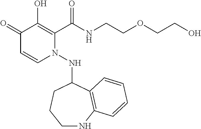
C1(=O)C=CN(NC2CCCNC3=C2C=CC=C3)C(C(NCCOCCO)=O)=C1O
